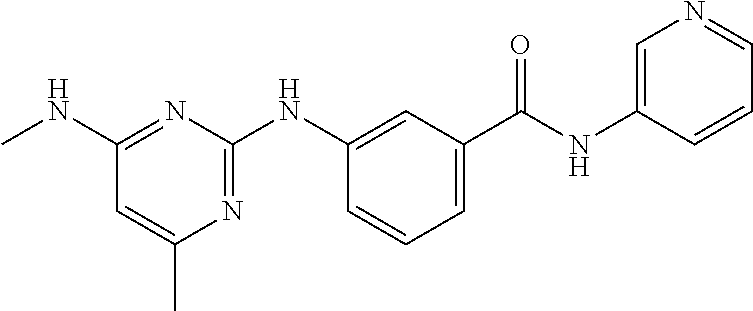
C1(NC)=NC(NC2=CC(C(NC3=CN=CC=C3)=O)=CC=C2)=NC(C)=C1
